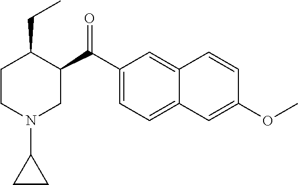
C1CN(C2CC2)CC(C(C2=CC=C3C(=C2)C=CC(OC)=C3)=O)C1CC
